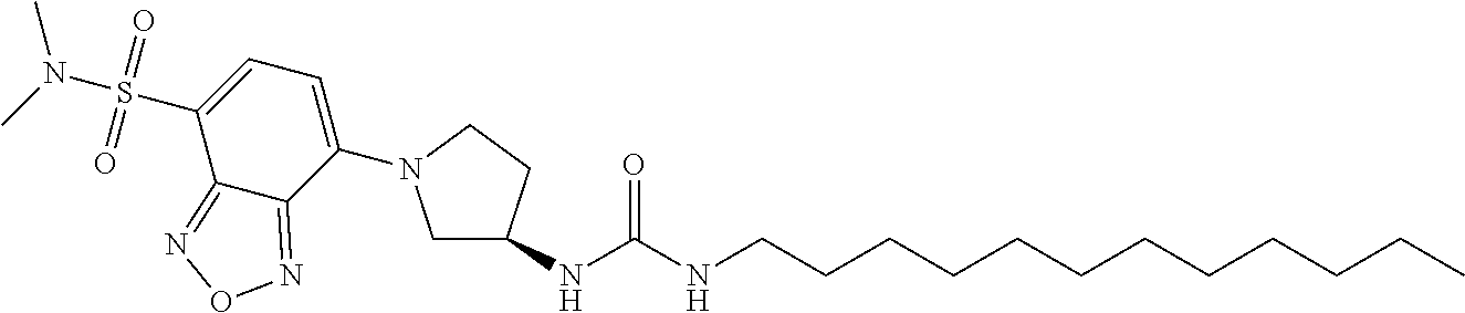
C1C(NC(NCCCCCCCCCCCC)=O)CCN1C1=CC=C(S(N(C)C)(=O)=O)C2=NON=C12
